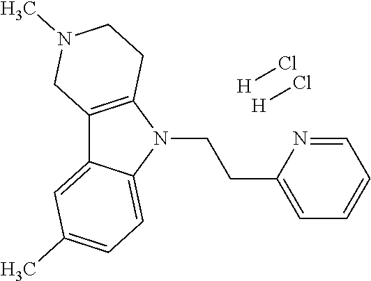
C12=C(N(CCC3=CC=CC=N3)C3=CC=C(C)C=C13)CCN(C)C2.[H]Cl.[H]Cl
